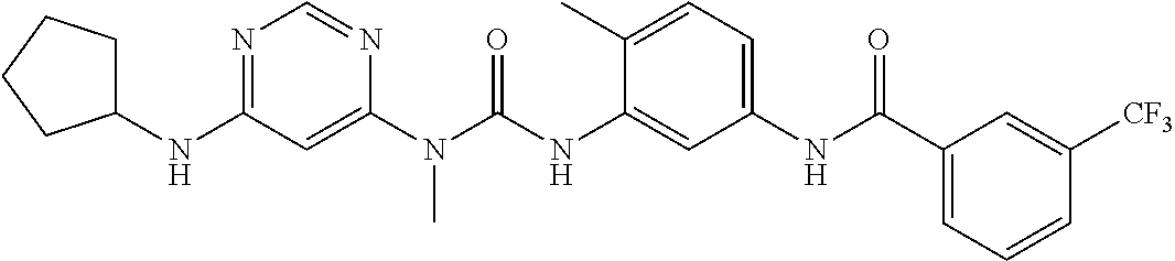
C1(NC2=NC=NC(N(C(NC3=CC(NC(C4=CC=CC([CF3])=C4)=O)=CC=C3C)=O)C)=C2)CCCC1
